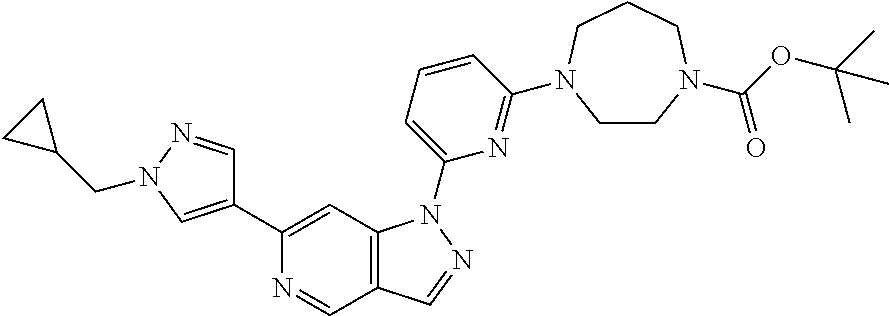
N1=CC2=C(C=C1C1=CN(CC3CC3)N=C1)N(C1=CC=CC(N3CCN(C(OC(C)(C)C)=O)CCC3)=N1)N=C2
